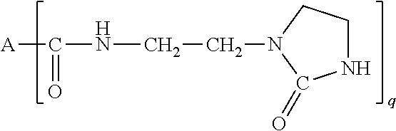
[A]C(=O)NCCN1CCNC1=O
